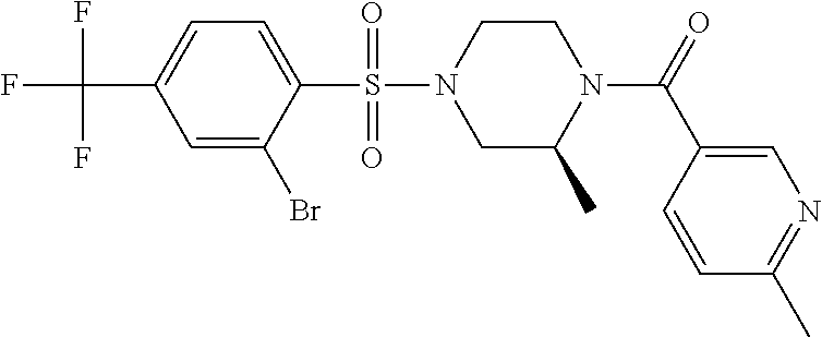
C1=C(Br)C(S(=O)(=O)N2CC(C)N(C(C3=CN=C(C)C=C3)=O)CC2)=CC=C1C(F)(F)F
